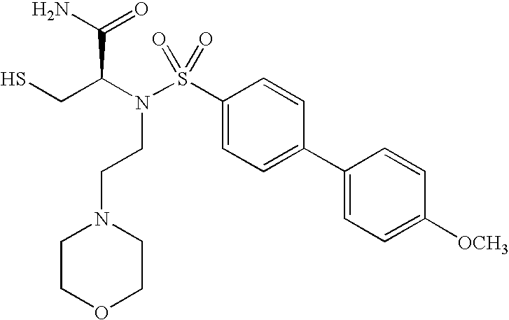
SCC(N(S(C1=CC=C(C2=CC=C([OCH3])C=C2)C=C1)(=O)=O)CCN1CCOCC1)C(N)=O
